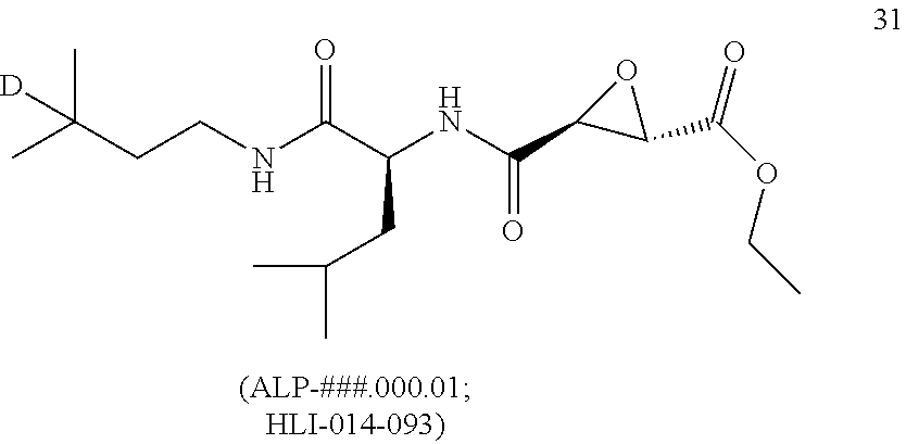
CC(CCNC(C(NC(C1C(C(OCC)=O)O1)=O)CC(C)C)=O)(C)[D]
